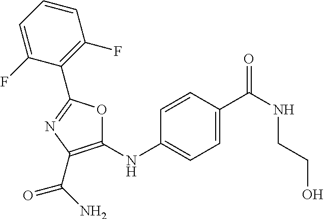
C1=C(C(NCCO)=O)C=CC(NC2=C(C(N)=O)N=C(C3=C(F)C=CC=C3F)O2)=C1
